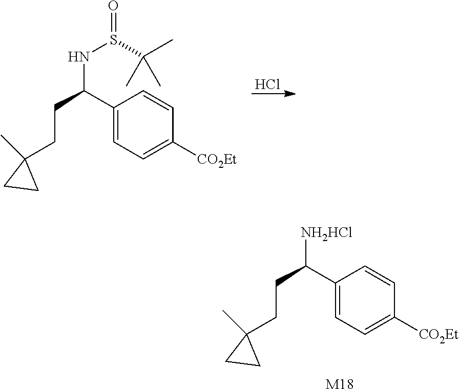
Cl.C(C1=CC=C([CO2Et])C=C1)(CCC1(C)CC1)NS(=O)C(C)(C)C.C(C1=CC=C([CO2Et])C=C1)(CCC1(C)CC1)[NH2HCl].[M18]
